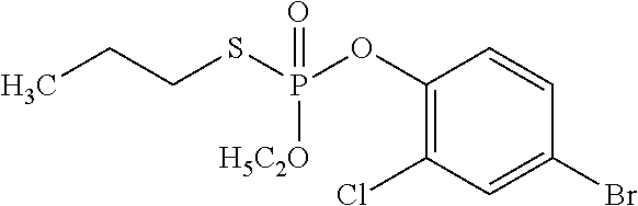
C1(OP([H5C2O])(SCCC)=O)=C(Cl)C=C(Br)C=C1
